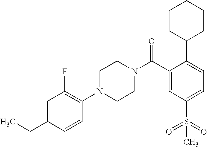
C(C1=CC(F)=C(N2CCN(C(C3=CC(S(=O)(=O)C)=CC=C3C3CCCCC3)=O)CC2)C=C1)C
